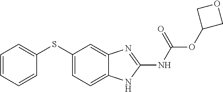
C1(SC2=CC=CC=C2)=CC=C2C(=C1)N=C(NC(OC1COC1)=O)N2
